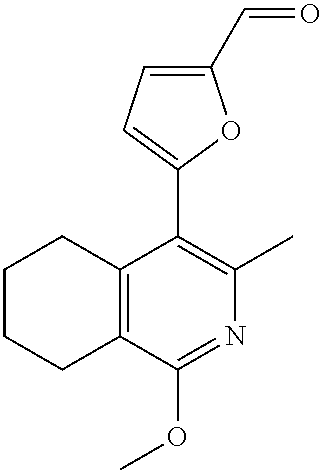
C1CCC2=C(C1)C(OC)=NC(C)=C2C1=CC=C(C=O)O1
